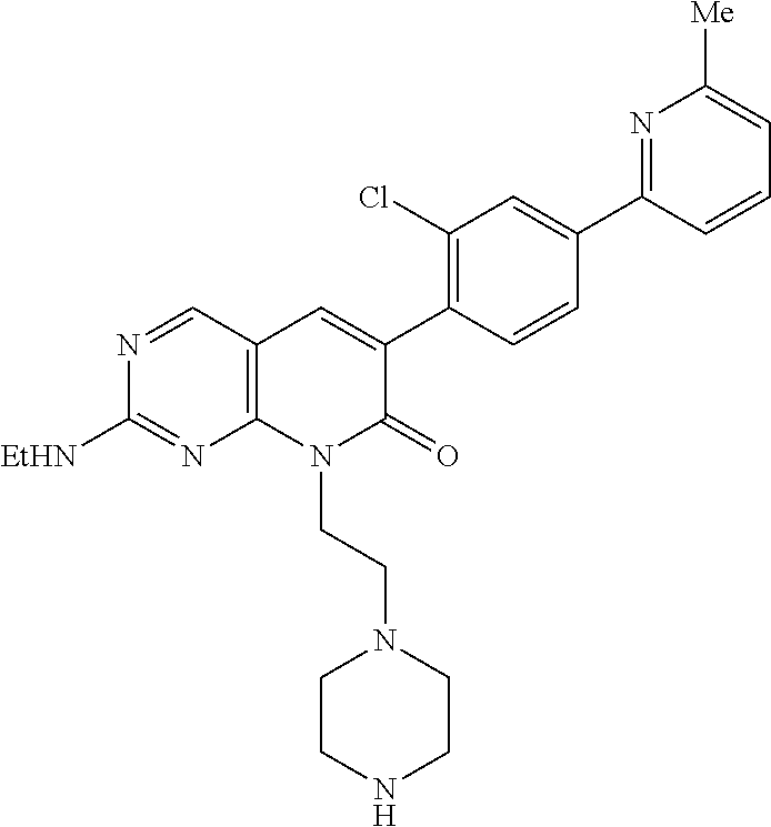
C12=C(C=NC([EtHN])=N1)C=C(C1=C(Cl)C=C(C3=NC([Me])=CC=C3)C=C1)C(=O)N2CCN1CCNCC1
